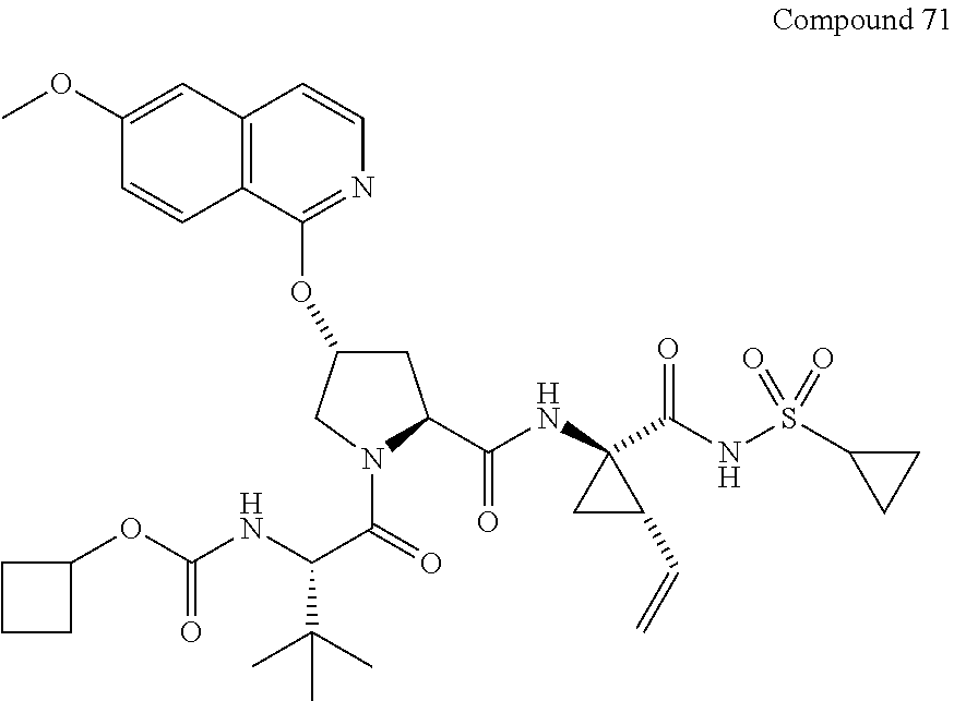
C12=C(C=CN=C1OC1CC(C(NC3(C(=O)NS(=O)(=O)C4CC4)CC3C=C)=O)N(C(=O)C(NC(OC3CCC3)=O)C(C)(C)C)C1)C=C(OC)C=C2
